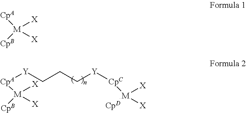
[CpA]([M]([CpB])([X])[X])[Y]CCC[Y][CpC][M]([X])([X])[CpD].[CpA][M]([CpB])([X])[X]
